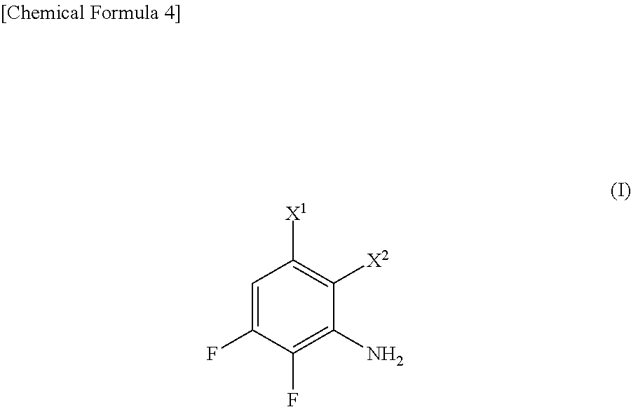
C1=C(F)C(F)=C(N)C([X2])=C1[X1]
